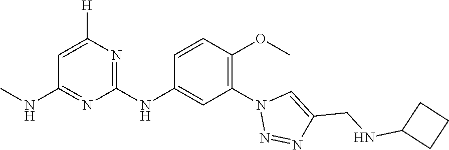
C1(NC2=CC(N3N=NC(CNC4CCC4)=C3)=C(OC)C=C2)=NC([H])=CC(NC)=N1
